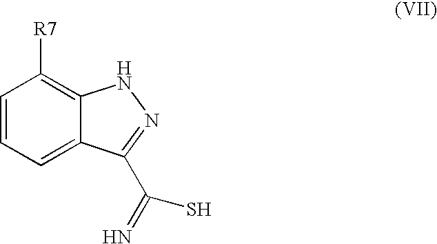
C1=CC=C2C(=C1[R7])NN=C2C(=N)S
